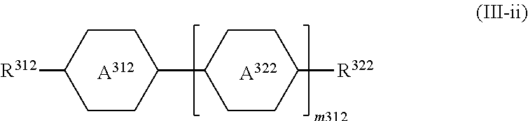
[A312].C1CC(C2CCC([R322])CC2)CCC1[R312].[A322]
